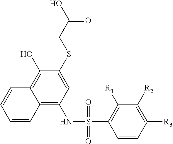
C12=C(NS(=O)(=O)C3=C([R1])C([R2])=C([R3])C=C3)C=C(SCC(O)=O)C(O)=C1C=CC=C2
